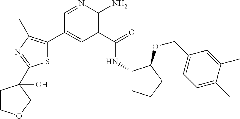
C1(C2=C(C)N=C(C3(O)CCOC3)S2)=CC(C(=O)NC2CCCC2OCC2=CC=C(C)C(C)=C2)=C(N)N=C1
